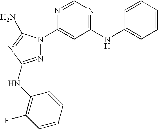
N1=C(NC2=C(F)C=CC=C2)N=C(N)N1C1=CC(NC2=CC=CC=C2)=NC=N1
